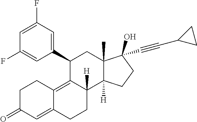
C1(C2=CC(F)=CC(F)=C2)C2=C3C(=CC(=O)CC3)CCC2([H])C2([H])C(C)(C1)C(C#CC1CC1)(O)CC2
